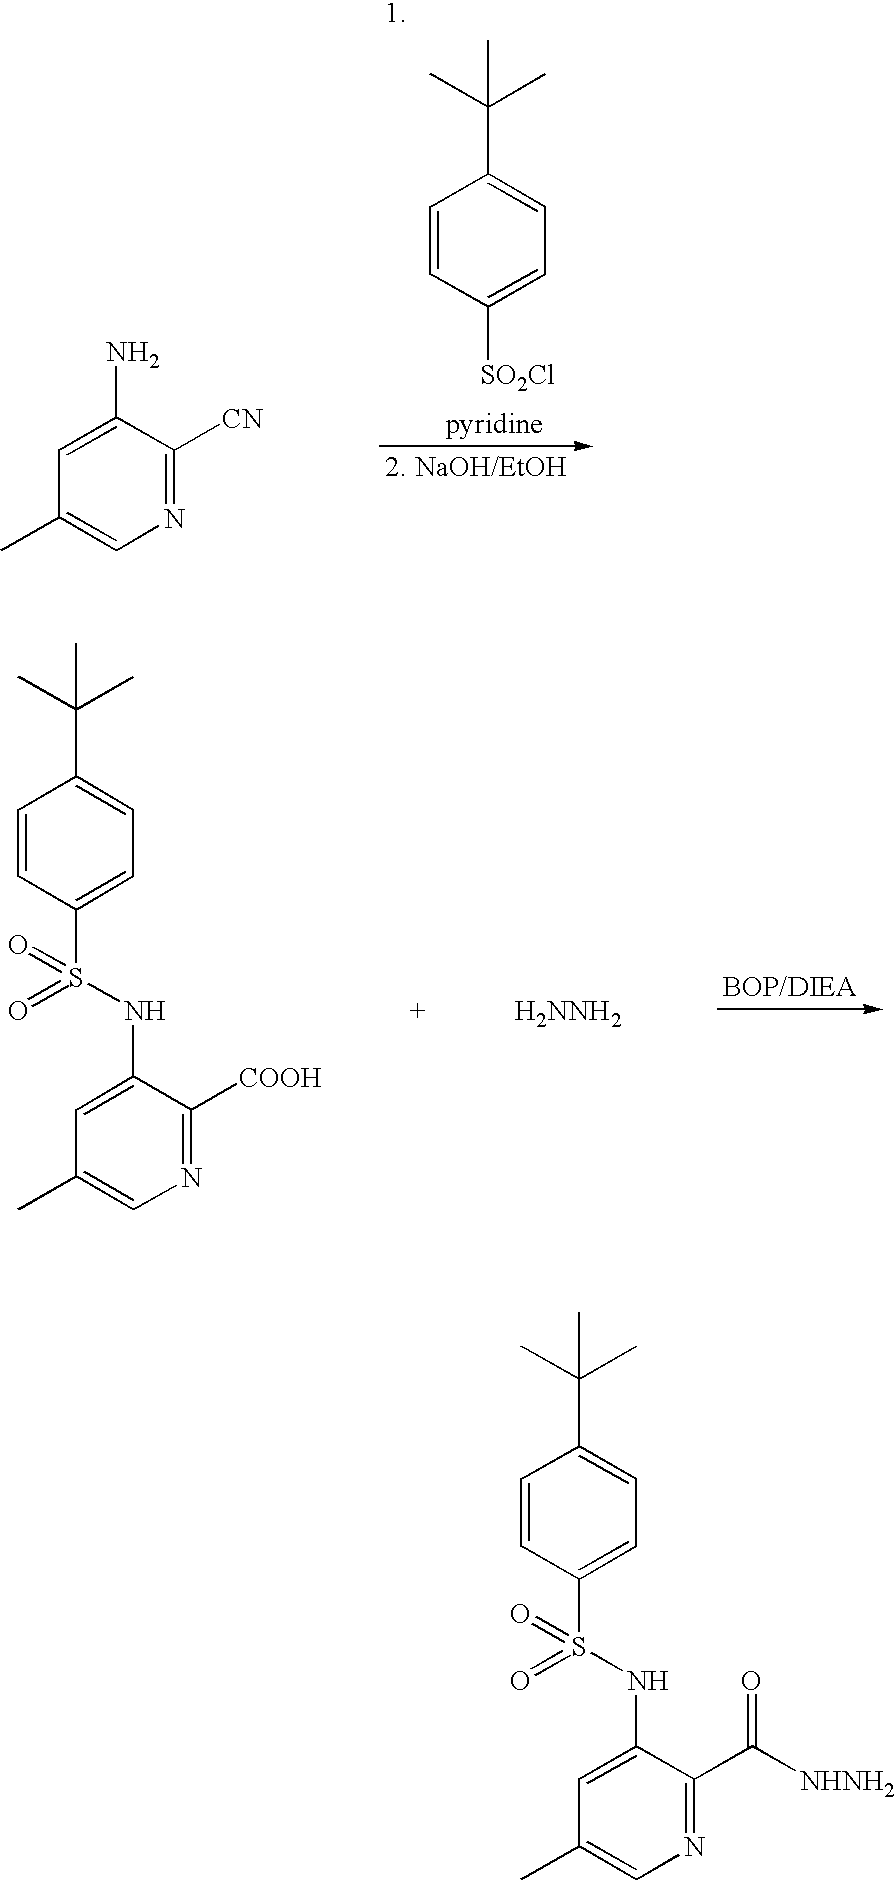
C1=C(N)C([CN])=NC=C1C.C1=CC([SO2Cl])=CC=C1C(C)(C)C.[H2NNH2].C1=CC(S(NC2=CC(C)=CN=C2[COOH])(=O)=O)=CC=C1C(C)(C)C.C1=CC(S(NC2=CC(C)=CN=C2C([NHNH2])=O)(=O)=O)=CC=C1C(C)(C)C
